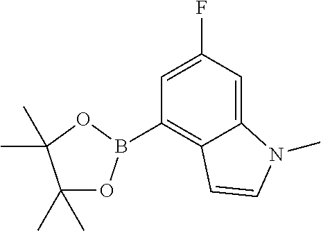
C1(C)(C)OB(C2=C3C(=CC(F)=C2)N(C)C=C3)OC1(C)C
